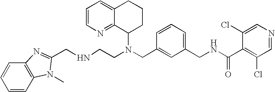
N(CC1=CC(CNC(C2=C(Cl)C=NC=C2Cl)=O)=CC=C1)(C1CCCC2=CC=CN=C12)CCNCC1=NC2=C(C=CC=C2)N1C
